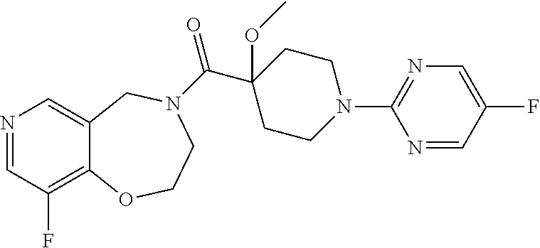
N1=CC(F)=C2C(=C1)CN(C(=O)C1(OC)CCN(C3=NC=C(F)C=N3)CC1)CCO2
